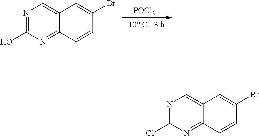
[POCl3].N1=C(O)N=C2C(=C1)C=C(Br)C=C2.N1=C(Cl)N=C2C(=C1)C=C(Br)C=C2
